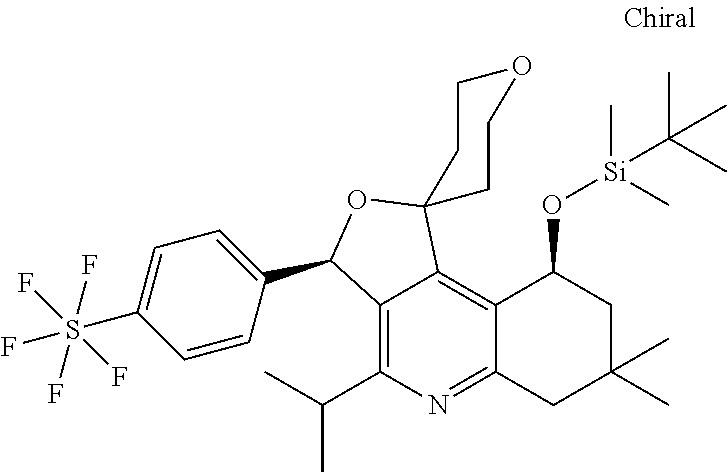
C12=C(C(C)C)N=C3C(=C1C1(OC2C2=CC=C(S(F)(F)(F)(F)F)C=C2)CCOCC1)C(O[Si](C)(C)C(C)(C)C)CC(C)(C)C3
